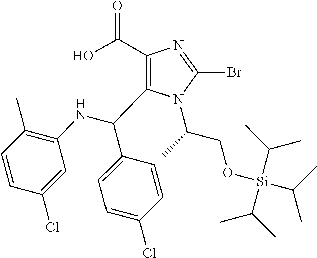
C1(C(O)=O)=C(C(NC2=C(C)C=CC(Cl)=C2)C2=CC=C(Cl)C=C2)N(C(C)CO[Si](C(C)C)(C(C)C)C(C)C)C(Br)=N1
